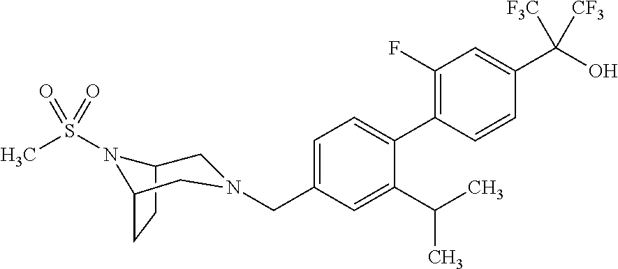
C1(F)=C(C2=CC=C(CN3CC4CCC(N4S(C)(=O)=O)C3)C=C2C(C)C)C=CC(C(O)([F3C])[CF3])=C1
